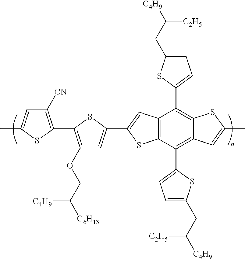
C1([CN])=C(C2=C(OCC([C6H13])[C4H9])C=C(C3=CC4=C(C(C5=CC=C(CC([C4H9])[C2H5])S5)=C5C(=C4C4=CC=C(CC([C4H9])[C2H5])S4)SC(C)=C5)S3)S2)SC(C)=C1
